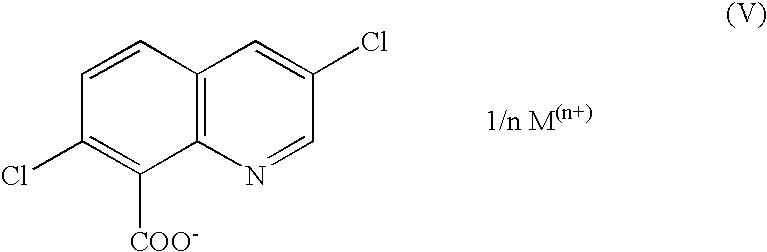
C1(Cl)=C([COO-])C2=C(C=C1)C=C(Cl)C=N2
